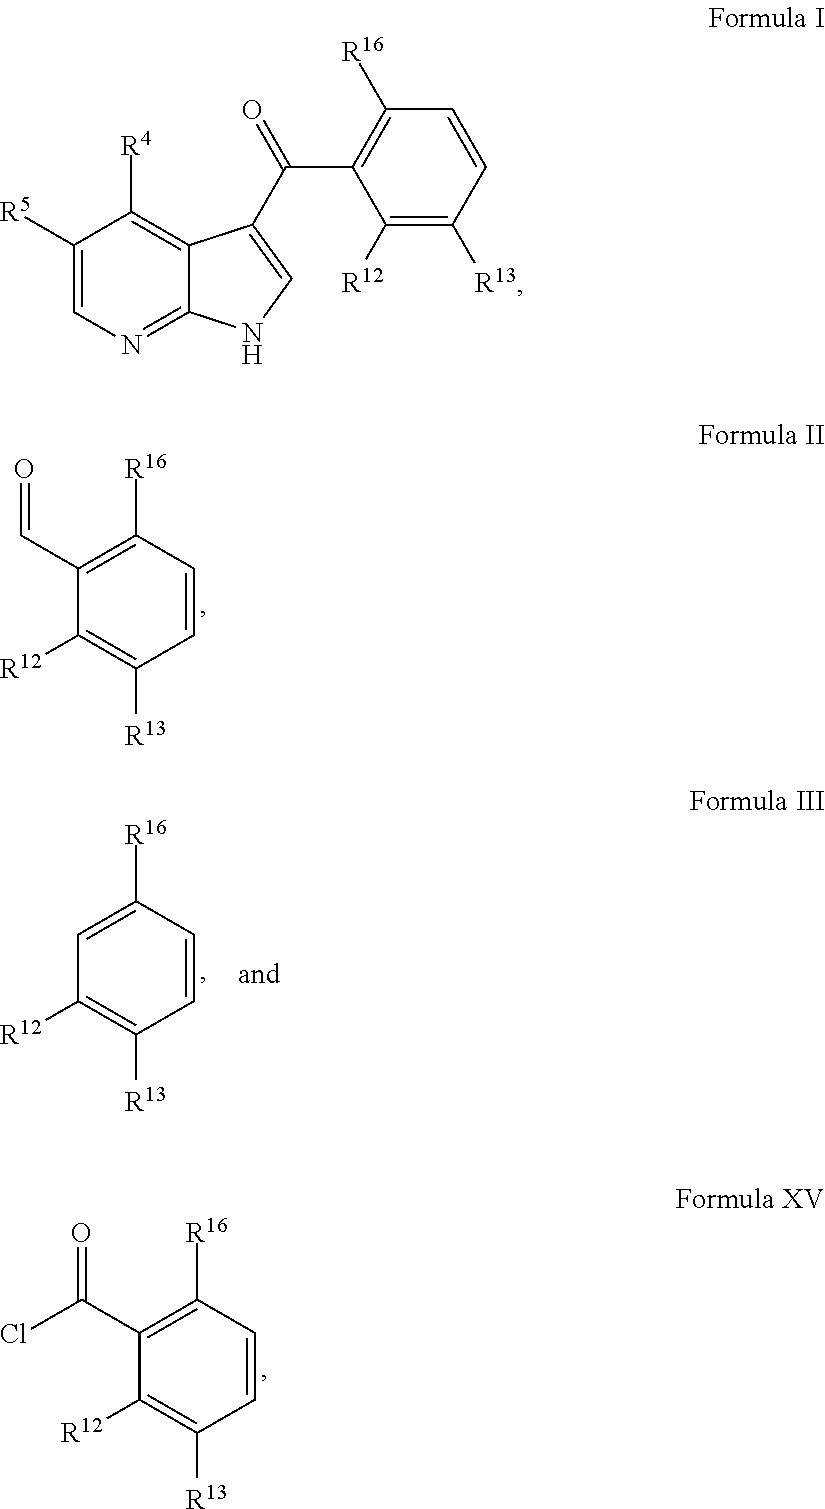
C1=CC([R16])=C(C=O)C([R12])=C1[R13].C1=CC([R16])=C(C(=O)Cl)C([R12])=C1[R13].C1=CC([R16])=CC([R12])=C1[R13].C12=NC=C([R5])C([R4])=C1C(C(=O)C1=C([R16])C=CC([R13])=C1[R12])=CN2
